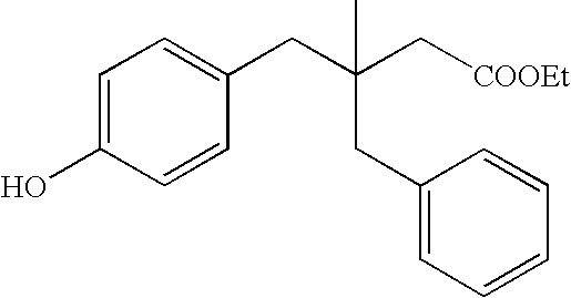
C1=C(O)C=CC(CC(C[COOEt])(CC2=CC=CC=C2)C)=C1
